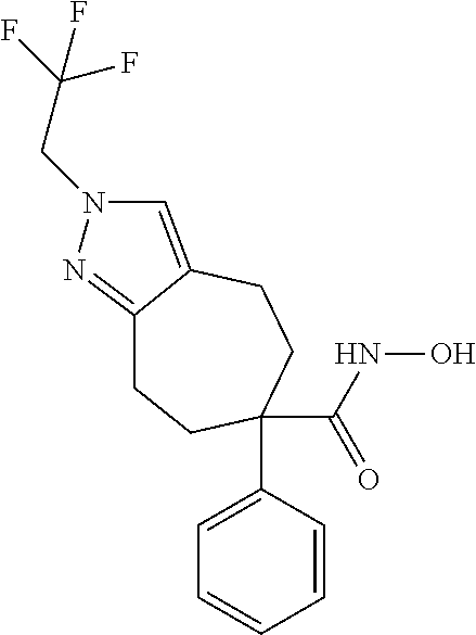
C12=NN(CC(F)(F)F)C=C1CCC(C(NO)=O)(C1=CC=CC=C1)CC2
